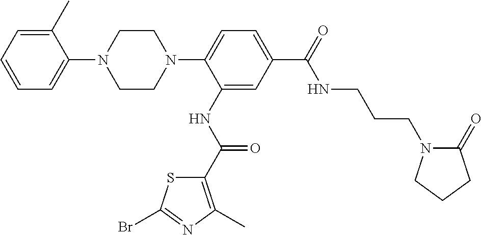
C1=C(C)C(N2CCN(C3=CC=C(C(NCCCN4C(=O)CCC4)=O)C=C3NC(=O)C3=C(C)N=C(Br)S3)CC2)=CC=C1
